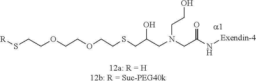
O(CCOCCSCC(CN(CC(N[Exendin-4])=O)CCO)O)CCS[R]
